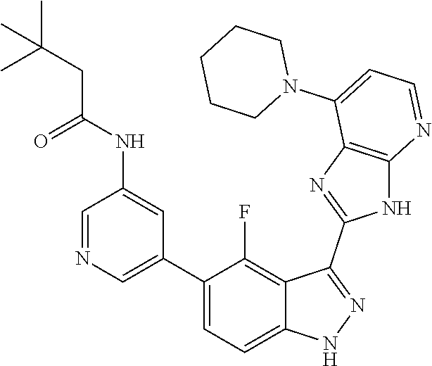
C1=NC=C(C2=CC=C3C(=C2F)C(C2=NC4=C(N2)N=CC=C4N2CCCCC2)=NN3)C=C1NC(CC(C)(C)C)=O
